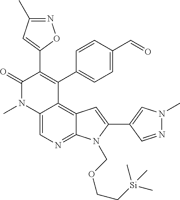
C12=CN=C3C(=C1C(C1=CC=C(C=O)C=C1)=C(C1=CC(C)=NO1)C(=O)N2C)C=C(C1=CN(C)N=C1)N3COCC[Si](C)(C)C
